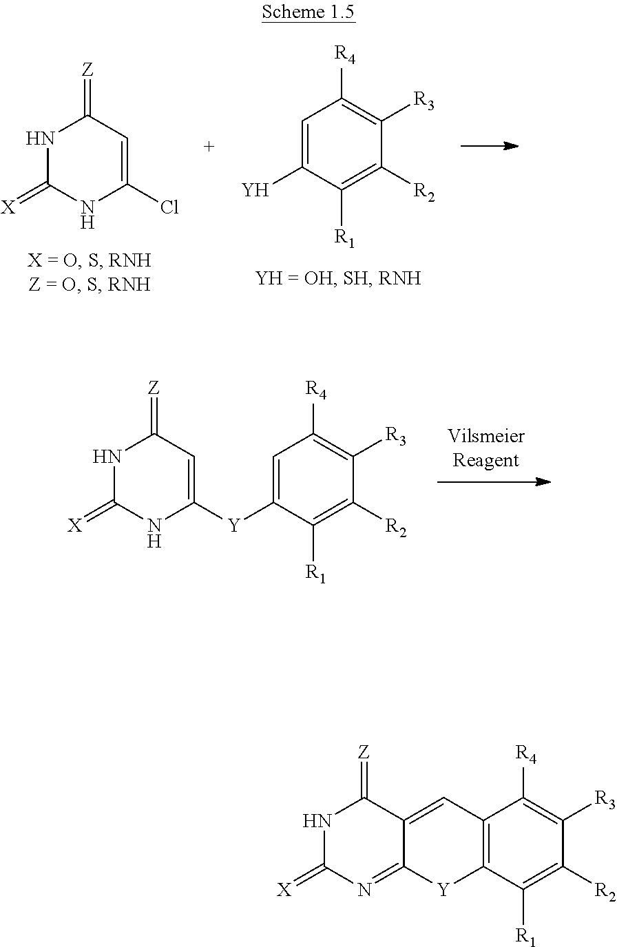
C1=C([Y])C([R1])=C([R2])C([R3])=C1[R4].N1C(=[X])NC(Cl)=CC1=[Z].N1C(=[X])NC([Y]C2=CC([R4])=C([R3])C([R2])=C2[R1])=CC1=[Z].N1C(=[X])N=C2C(=CC3=C(C([R1])=C([R2])C([R3])=C3[R4])[Y]2)C1=[Z]
